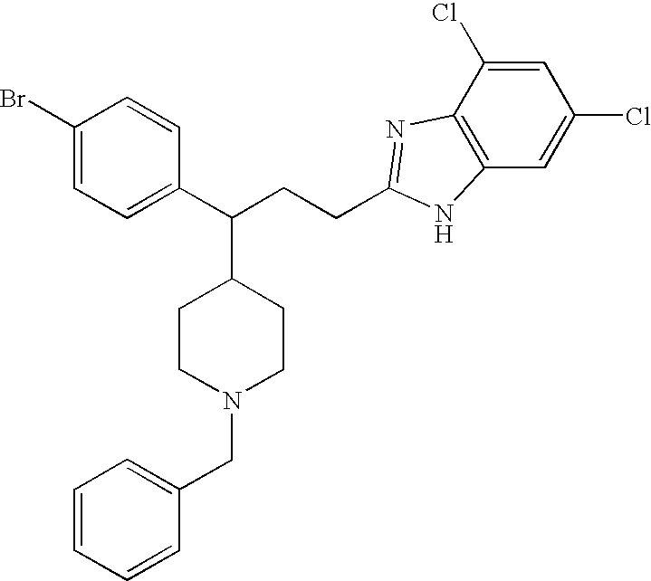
BrC1=CC=C(C(CCC2=NC3=C(C=C(Cl)C=C3Cl)N2)C2CCN(CC3=CC=CC=C3)CC2)C=C1
